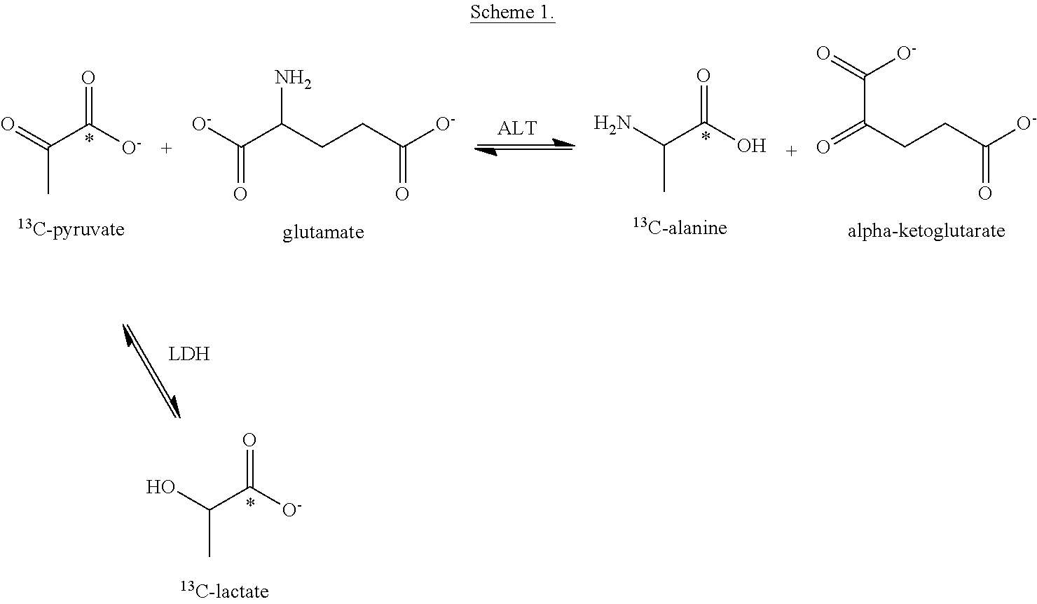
C(C([O-])=O)(C)=O.[O-]C(C(CCC([O-])=O)N)=O.NC(C)C(O)=O.O=C(CCC([O-])=O)C([O-])=O.OC(C([O-])=O)C
